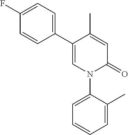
C1=C(C)C(C2=CC=C(F)C=C2)=CN(C2=CC=CC=C2C)C1=O
